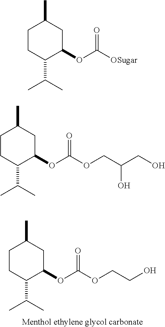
CC1CC(OC(OCCO)=O)C(C(C)C)CC1.CC1CC(OC([OSugar])=O)C(C(C)C)CC1.CC1CC(OC(OCC(CO)O)=O)C(C(C)C)CC1
